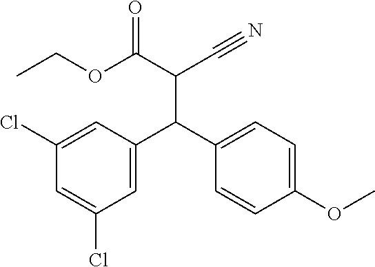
C1(Cl)=CC(C(C2=CC=C(OC)C=C2)C(C#N)C(OCC)=O)=CC(Cl)=C1
